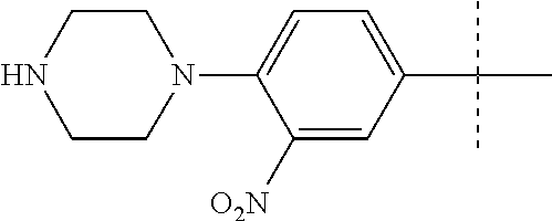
C1(C(C)(C)C)=CC=C(N2CCNCC2)C([O2N])=C1
